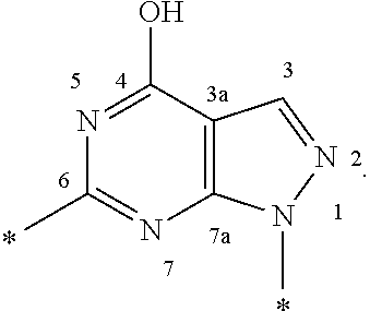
N1=C(O)C2=C(N=C1C)N(C)N=C2.*.*
